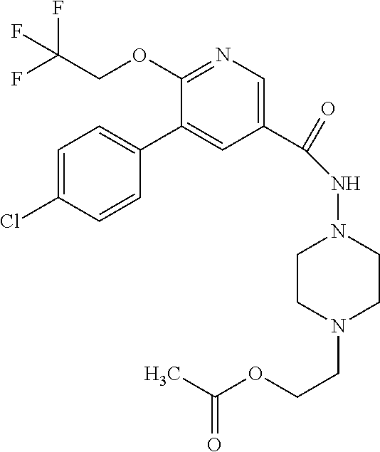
C(OC1=NC=C(C(NN2CCN(CCOC(C)=O)CC2)=O)C=C1C1=CC=C(Cl)C=C1)C(F)(F)F
